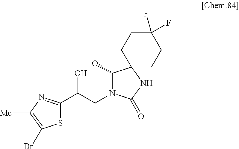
C(CN1C(O)C2(NC1=O)CCC(F)(F)CC2)(O)C1=NC([Me])=C(Br)S1
